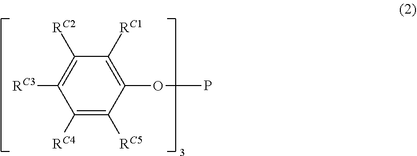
C1([RC4])=C([RC5])C(OP)=C([RC1])C([RC2])=C1[RC3]
